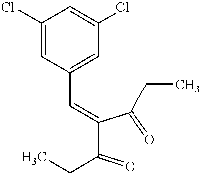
C1(C=C(C(=O)CC)C(=O)CC)=CC(Cl)=CC(Cl)=C1
